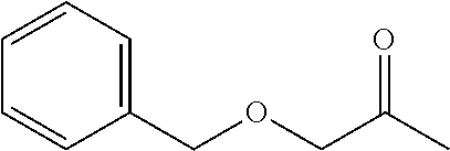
C(OCC(=O)C)C1=CC=CC=C1
